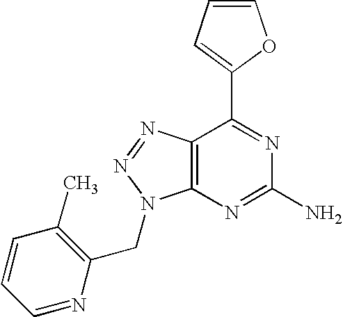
C1=CC=C(C2=NC(N)=NC3=C2N=NN3CC2=C(C)C=CC=N2)O1
